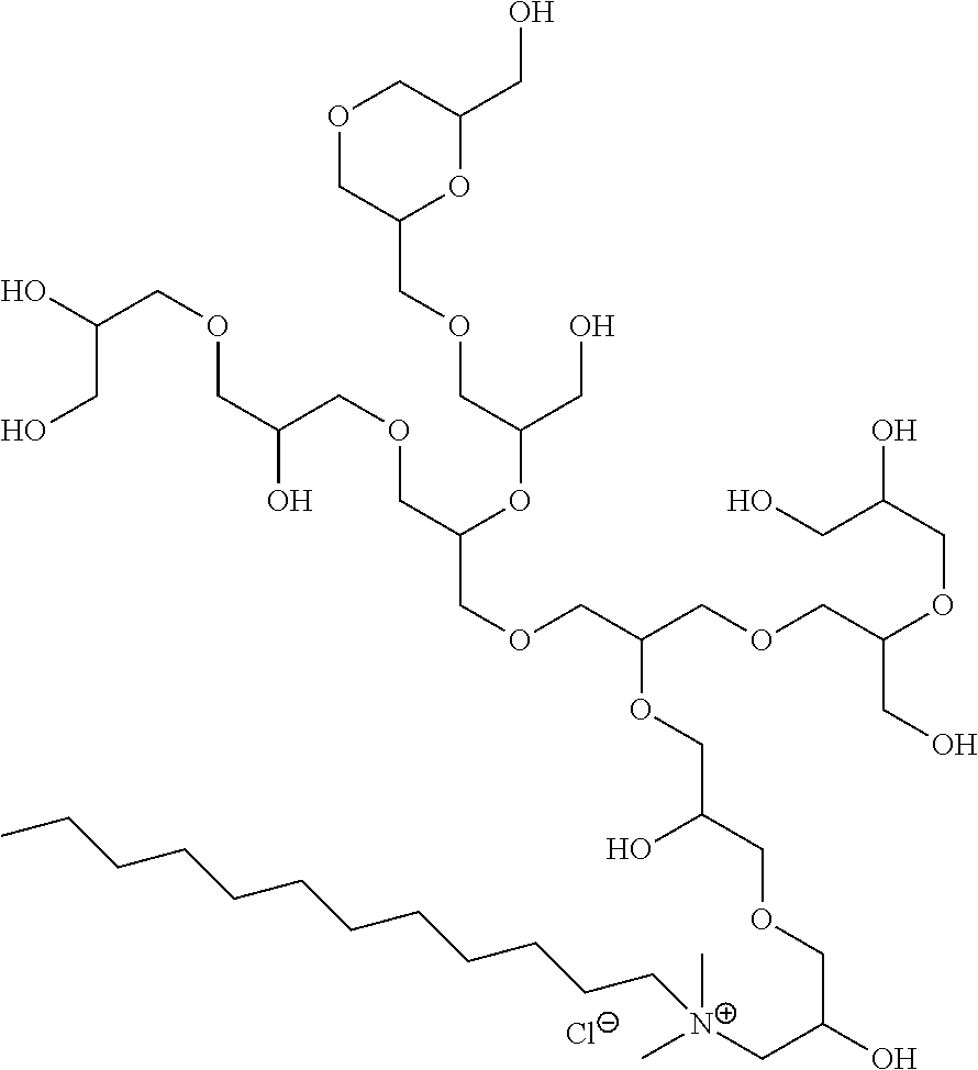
O1CC(COCC(OC(COCC(COCC(OCC(O)CO)CO)OCC(COCC(O)C[N+](C)(C)CCCCCCCCCCCC)O)COCC(COCC(O)CO)O)CO)OC(CO)C1.[Cl-]
